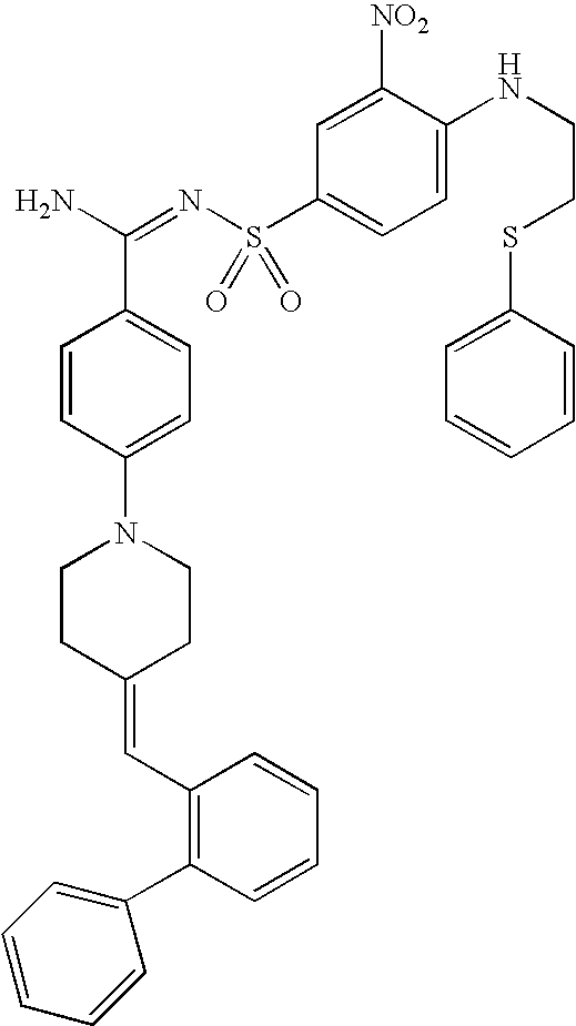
C1=CC(N2CCC(=CC3=C(C4=CC=CC=C4)C=CC=C3)CC2)=CC=C1C(=NS(C1=CC=C(NCCSC2=CC=CC=C2)C([NO2])=C1)(=O)=O)N
